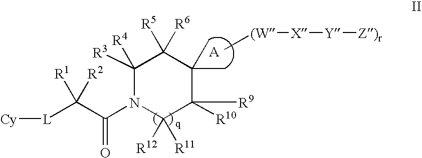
C[(W][X][Y][Z)r].C1([R3])([R4])N(C(=O)C([L][Cy])([R1])[R2])C([R12])([R11])C([R9])([R10])C(C)(C)C1([R5])[R6]
